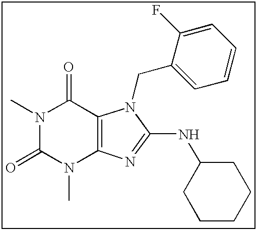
N1(C)C(=O)N(C)C2=C(C1=O)N(CC1=CC=CC=C1F)C(NC1CCCCC1)=N2
